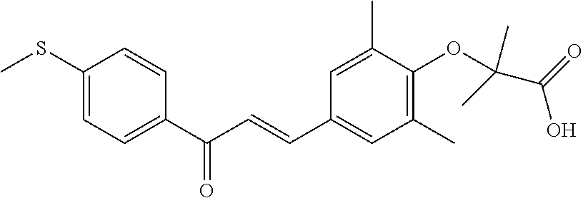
C1(SC)=CC=C(C(C=CC2=CC(C)=C(OC(C(=O)O)(C)C)C(C)=C2)=O)C=C1
